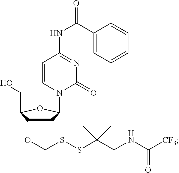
OCC1OC(N2C=CC(NC(C3=CC=CC=C3)=O)=NC2=O)CC1OCSSC(CNC([CF3])=O)(C)C
